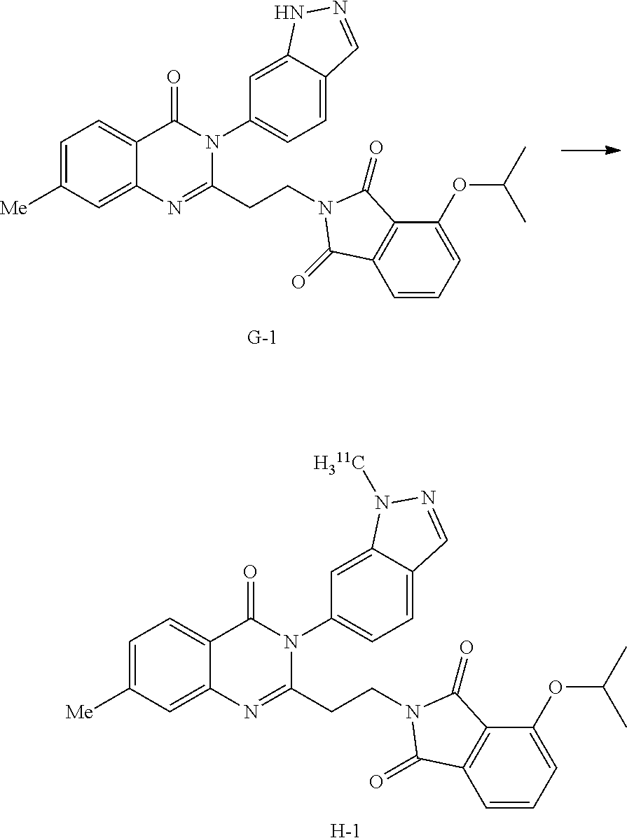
C12=CC=C([Me])C=C1N=C(CCN1C(=O)C3=C(C=CC=C3OC(C)C)C1=O)N(C1=CC=C3C(=C1)N([H311C])N=C3)C2=O.[H].C12=CC=C([Me])C=C1N=C(CCN1C(=O)C3=C(C=CC=C3OC(C)C)C1=O)N(C1=CC=C3C(=C1)NN=C3)C2=O
